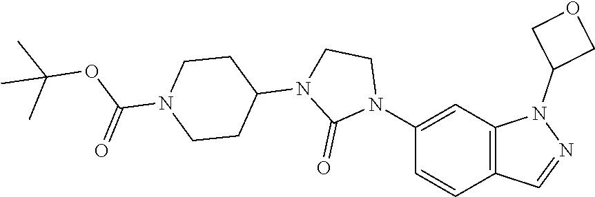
C1(N2CCN(C3CCN(C(=O)OC(C)(C)C)CC3)C2=O)=CC2=C(C=C1)C=NN2C1COC1
